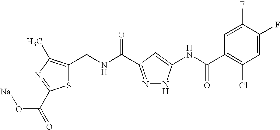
C1(CNC(=O)C2=NNC(NC(C3=C(Cl)C=C(F)C(F)=C3)=O)=C2)=C(C)N=C(C(=O)O[Na])S1
